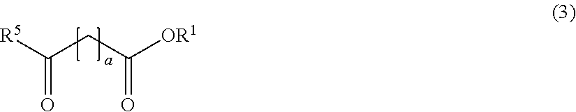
[R5]C(CC([OR1])=O)=O
